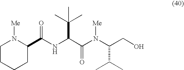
C1CCCC(C(NC(C(N([Me])C(C(C)C)CO)=O)C(C)(C)C)=O)N1[Me]
